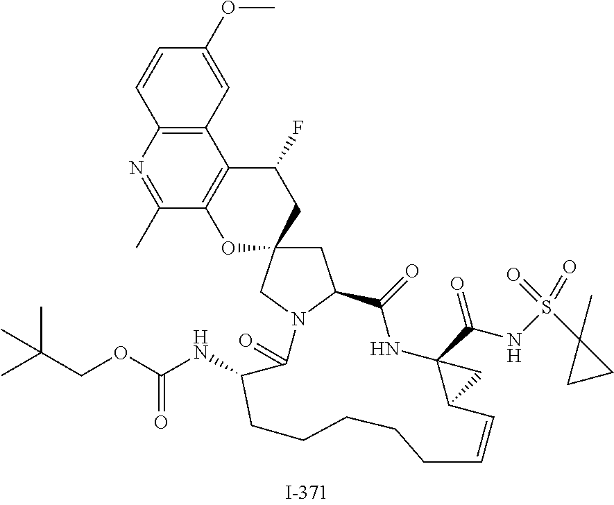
C1=CC2=C(C=C1OC)C1=C(C(C)=N2)OC2(CC1F)CC1N(C2)C(=O)C(NC(=O)OCC(C)(C)C)CCCCCC=CC2C(C(NS(C3(C)CC3)(=O)=O)=O)(NC1=O)C2
